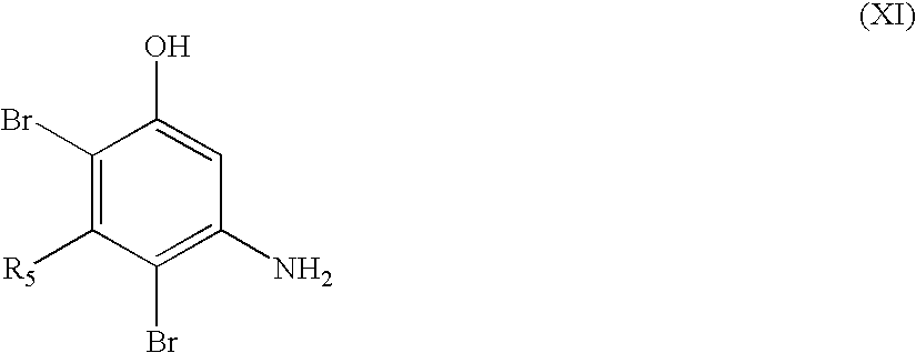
C1(Br)=C([R5])C(Br)=C(N)C=C1O
